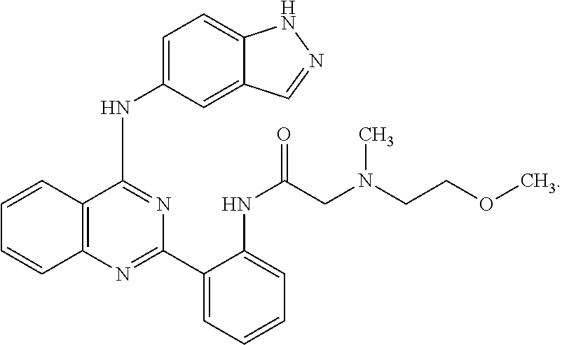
N1=C(C2=CC=CC=C2NC(=O)CN(CCOC)C)N=C(NC2=CC=C3NN=CC3=C2)C2=C1C=CC=C2
